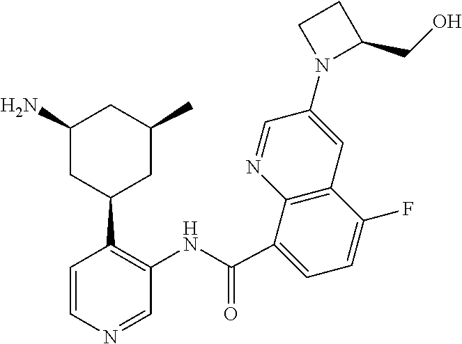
C1(N)CC(C2=C(NC(C3=CC=C(F)C4=C3N=CC(N3C(CO)CC3)=C4)=O)C=NC=C2)CC(C)C1
